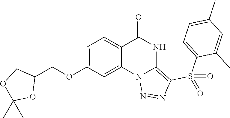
C1(OCC2COC(C)(C)O2)=CC=C2C(=C1)N1C(=C(S(C3=CC=C(C)C=C3C)(=O)=O)N=N1)NC2=O
